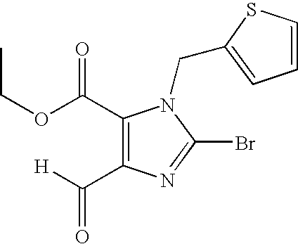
C1(C(OCC)=O)=C(C([H])=O)N=C(Br)N1CC1=CC=CS1
